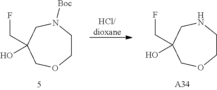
C1CNCC(CF)(O)CO1.[A34].C1CN([Boc])CC(CF)(O)CO1.[HCl/dioxane]
